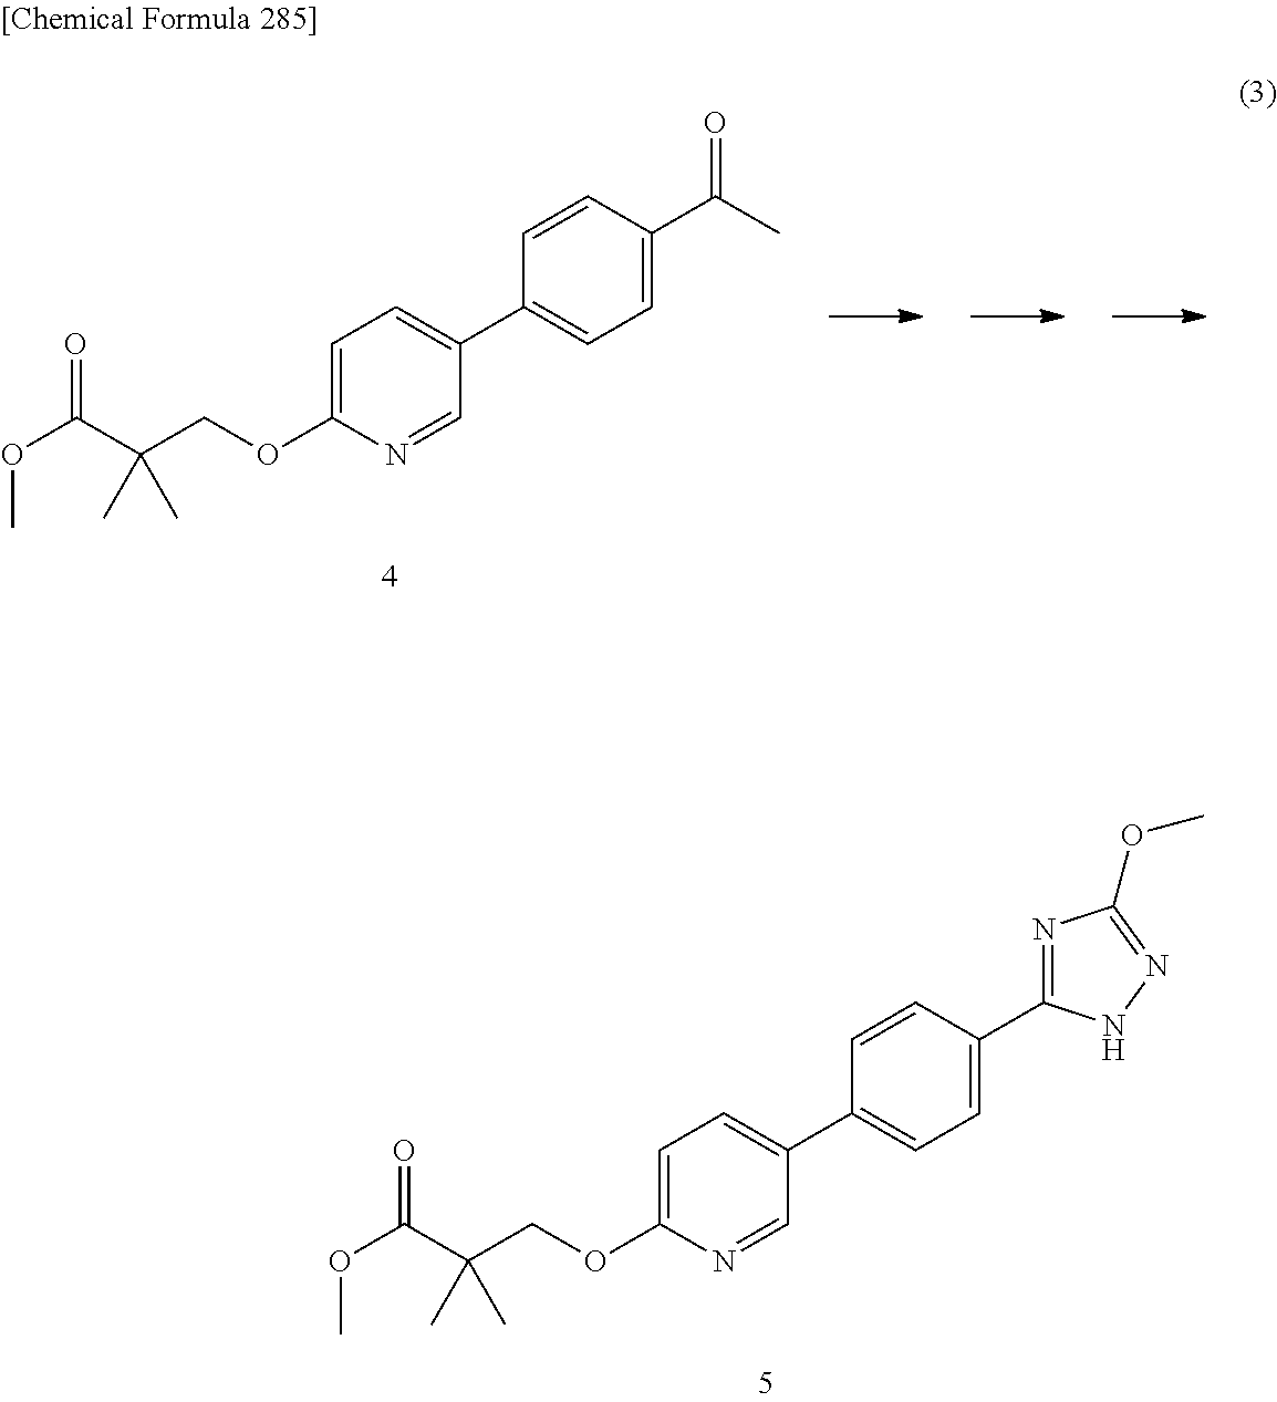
C1(C2=CC=C(OCC(C(OC)=O)(C)C)N=C2)=CC=C(C2=NC(OC)=NN2)C=C1.C1(C2=CC=C(OCC(C(OC)=O)(C)C)N=C2)=CC=C(C(=O)C)C=C1
